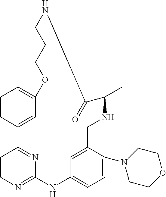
C1=CC2=CC(=C1)OCCCNC(=O)C(C)NCC1=CC(=CC=C1N1CCOCC1)NC1=NC=CC2=N1
